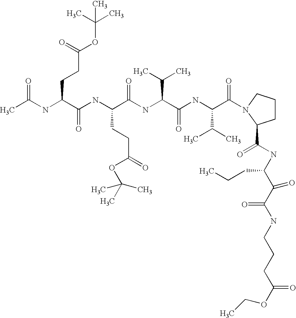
CC(NC(C(NC(C(NC(C(NC(C(=O)N1CCCC1C(NC(C(C(NCCCC(OCC)=O)=O)=O)CCC)=O)C(C)C)=O)C(C)C)=O)CCC(=O)OC(C)(C)C)=O)CCC(OC(C)(C)C)=O)=O
